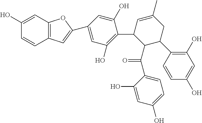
C12=C(C=C(C3=CC(O)=C(C4C(C(C5=CC=C(O)C=C5O)=O)C(C5=C(O)C=C(O)C=C5)CC(C)=C4)C(O)=C3)O1)C=CC(O)=C2
